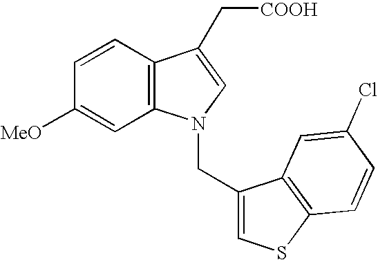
C1([MeO])=CC2=C(C=C1)C(C[COOH])=CN2CC1=CSC2=C1C=C(Cl)C=C2
